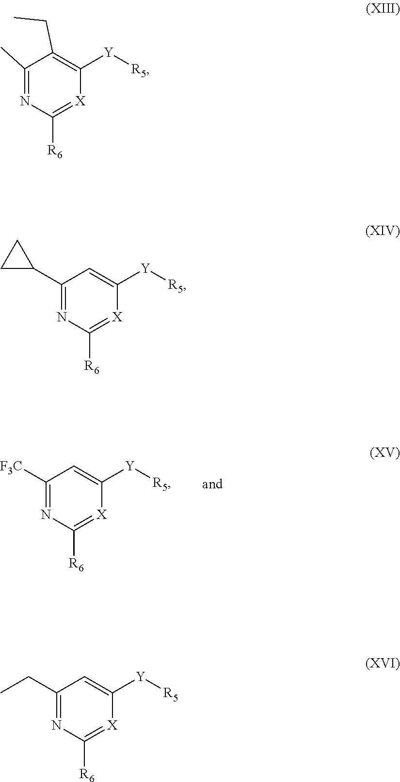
C1([F3C])=NC([R6])=[X]C([Y][R5])=C1.C1(C)=NC([R6])=[X]C([Y][R5])=C1CC.C1(C2CC2)=NC([R6])=[X]C([Y][R5])=C1.C1(CC)=NC([R6])=[X]C([Y][R5])=C1
